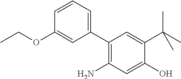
C1=CC(OCC)=CC(C2=C(N)C=C(O)C(C(C)(C)C)=C2)=C1
